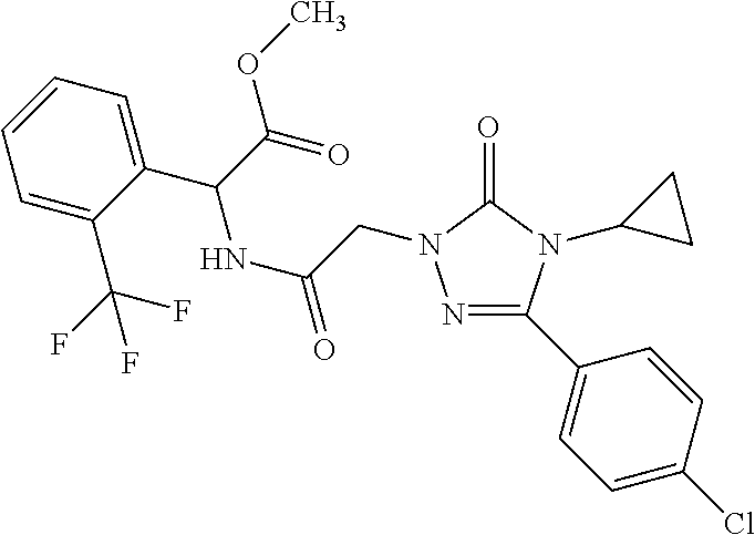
N1=C(C2=CC=C(Cl)C=C2)N(C2CC2)C(=O)N1CC(=O)NC(C(OC)=O)C1=CC=CC=C1C(F)(F)F
